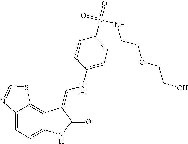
C12=CC=C3C(=C1SC=N2)C(=CNC1=CC=C(S(=O)(NCCOCCO)=O)C=C1)C(=O)N3
